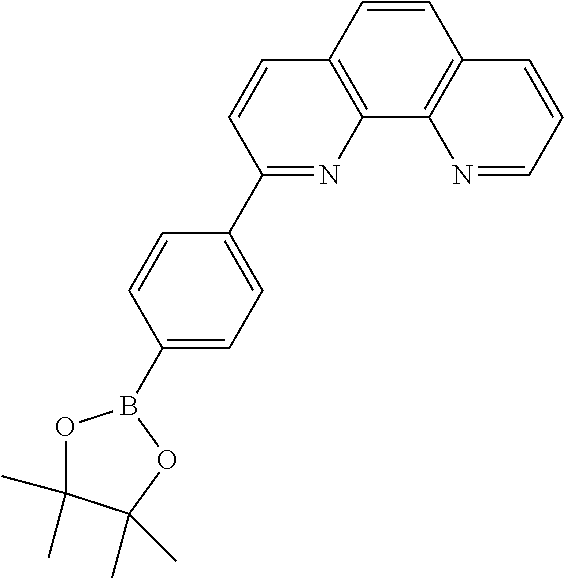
O1C(C)(C)C(C)(C)OB1C1=CC=C(C2=NC3=C(C=C2)C=CC2=C3N=CC=C2)C=C1
